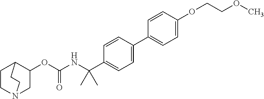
C1CN2CC(OC(NC(C3=CC=C(C4=CC=C(OCCOC)C=C4)C=C3)(C)C)=O)C1CC2
